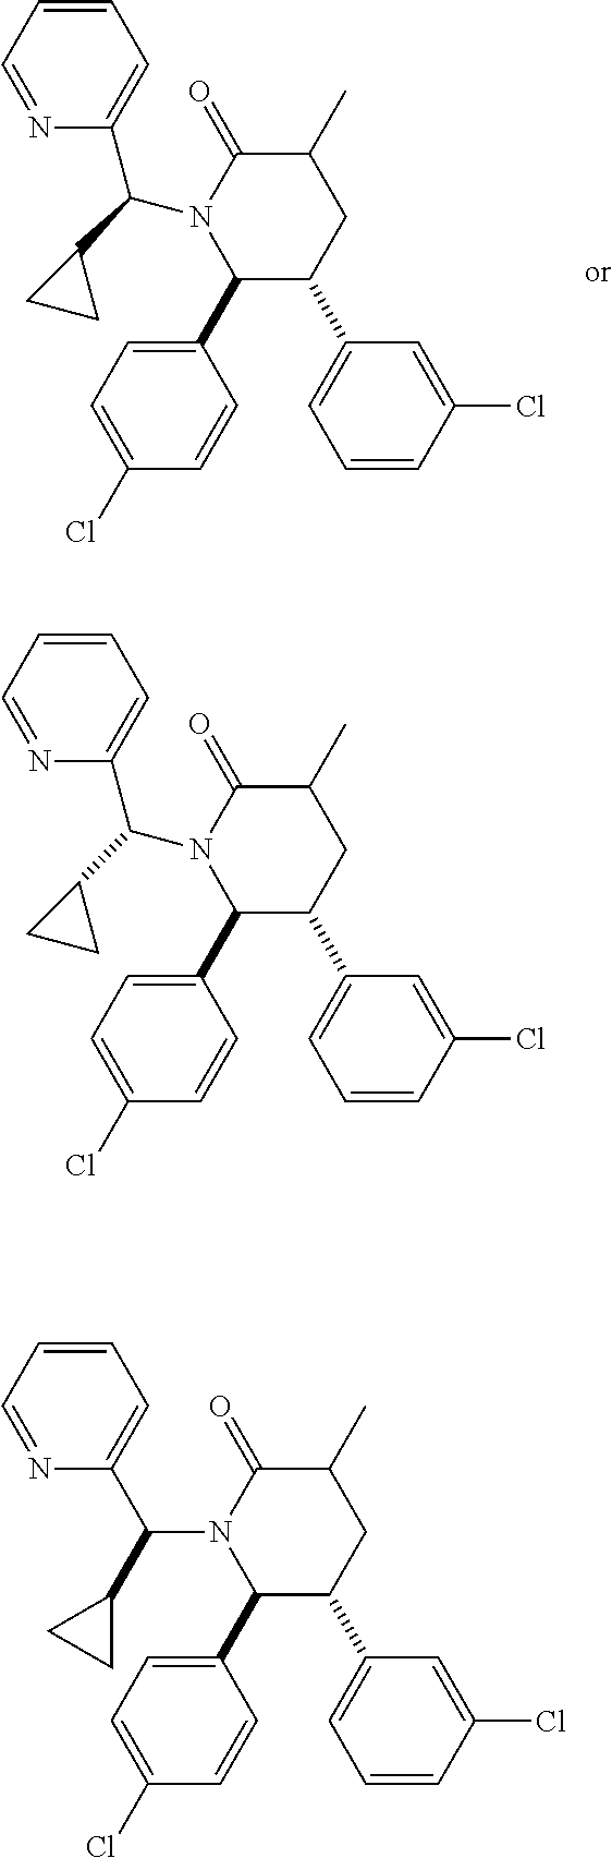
C1(C2=CC=C(Cl)C=C2)C(C2=CC=CC(Cl)=C2)CC(C)C(=O)N1C(C1=CC=CC=N1)C1CC1.C1(C2=CC=C(Cl)C=C2)C(C2=CC=CC(Cl)=C2)CC(C)C(=O)N1C(C1CC1)C1=CC=CC=N1.C1(C2=CC=C(Cl)C=C2)C(C2=CC=CC(Cl)=C2)CC(C)C(=O)N1C(C1=CC=CC=N1)C1CC1
